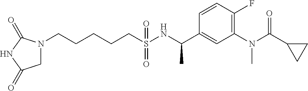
N1(CCCCCS(NC(C2=CC(N(C(C3CC3)=O)C)=C(F)C=C2)C)(=O)=O)CC(=O)NC1=O
